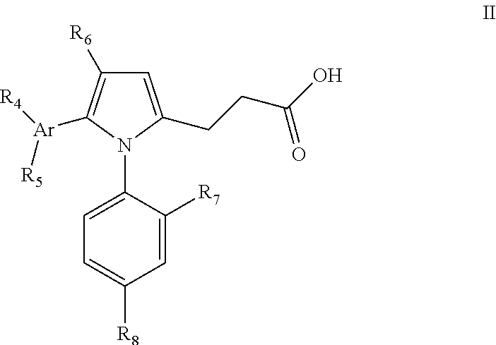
C1=C(CCC(O)=O)N(C2=CC=C([R8])C=C2[R7])C([Ar]([R4])[R5])=C1[R6]
